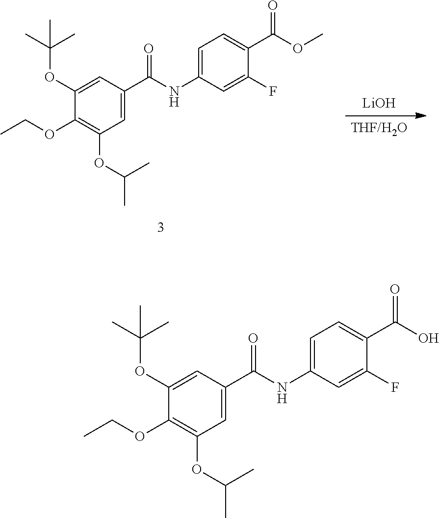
C1(OC(C)(C)C)=CC(C(NC2=CC=C(C(O)=O)C(F)=C2)=O)=CC(OC(C)C)=C1OCC.C1(OC(C)(C)C)=CC(C(NC2=CC=C(C(OC)=O)C(F)=C2)=O)=CC(OC(C)C)=C1OCC.[LiOH].[THF/H2O]
